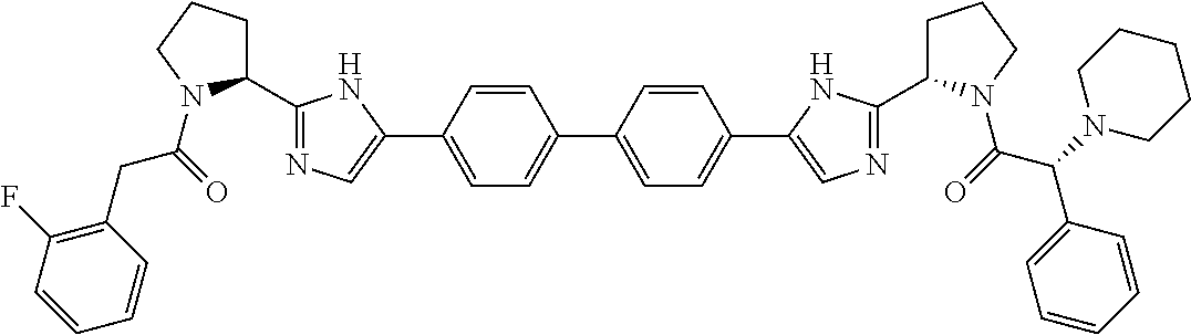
O=C(N1C(C2=NC=C(C3=CC=C(C4=CC=C(C5=CN=C(C6CCCN6C(C(C6=CC=CC=C6)N6CCCCC6)=O)N5)C=C4)C=C3)N2)CCC1)CC1=C(F)C=CC=C1
